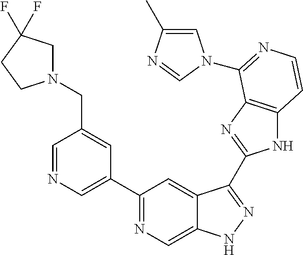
C1=NC=C(C2=NC=C3C(=C2)C(C2=NC4=C(N2)C=CN=C4N2C=C(C)N=C2)=NN3)C=C1CN1CC(F)(F)CC1
